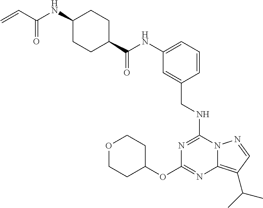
O1CCC(OC2=NC3=C(C(C)C)C=NN3C(NCC3=CC(NC(C4CCC(NC(=O)C=C)CC4)=O)=CC=C3)=N2)CC1
